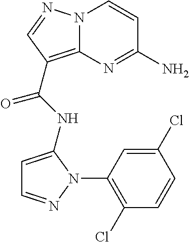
NC1=NC2=C(C(=O)NC3=CC=NN3C3=C(Cl)C=CC(Cl)=C3)C=NN2C=C1
